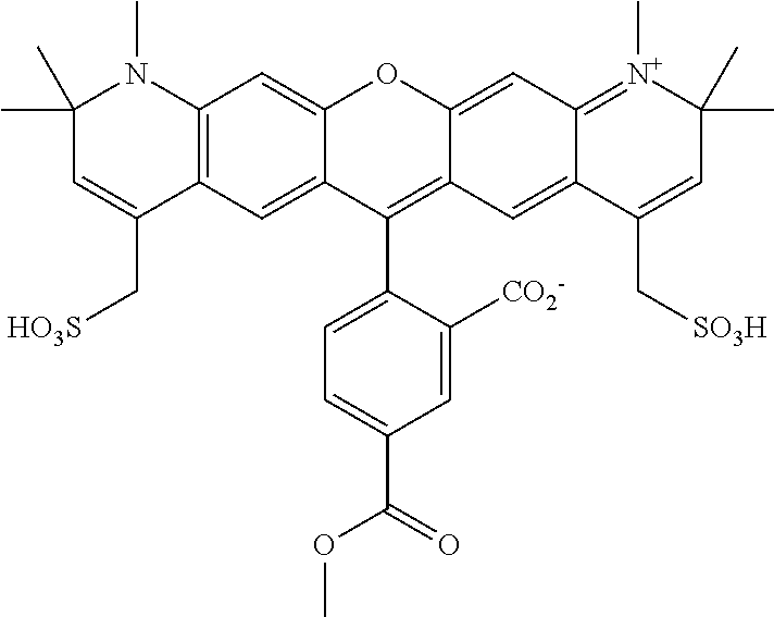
C1(C)(C)C=C(C[HO3S])C2=C(N1C)C=C1C(=C2)C(C2=CC=C(C(=O)OC)C=C2[CO2-])=C2C(=CC3=[N+](C)C(C)(C)C=C(C[SO3H])C3=C2)O1
